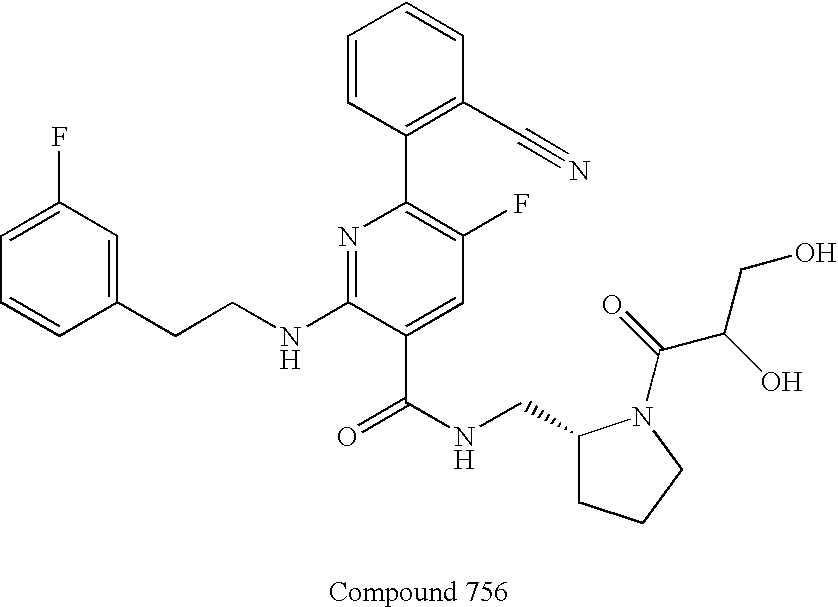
C1=CC(CCNC2=NC(C3=C(C#N)C=CC=C3)=C(F)C=C2C(NCC2CCCN2C(C(CO)O)=O)=O)=CC(F)=C1
